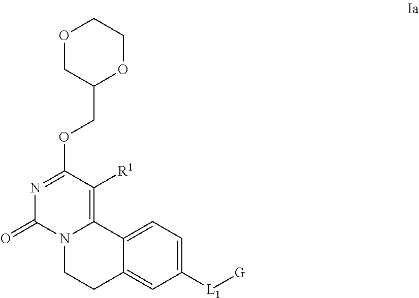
C1([L1][G])=CC=C2C(=C1)CCN1C2=C([R1])C(OCC2OCCOC2)=NC1=O
